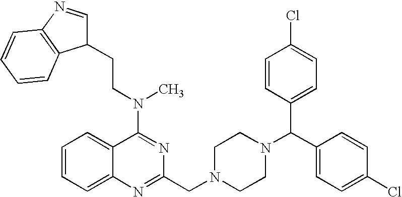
C1(N(CCC2C=NC3=C2C=CC=C3)C)=NC(CN2CCN(C(C3=CC=C(Cl)C=C3)C3=CC=C(Cl)C=C3)CC2)=NC2=CC=CC=C12
